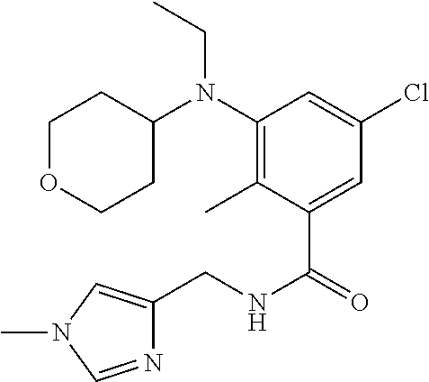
N(C(C1=CC(Cl)=CC(N(CC)C2CCOCC2)=C1C)=O)CC1=CN(C)C=N1
